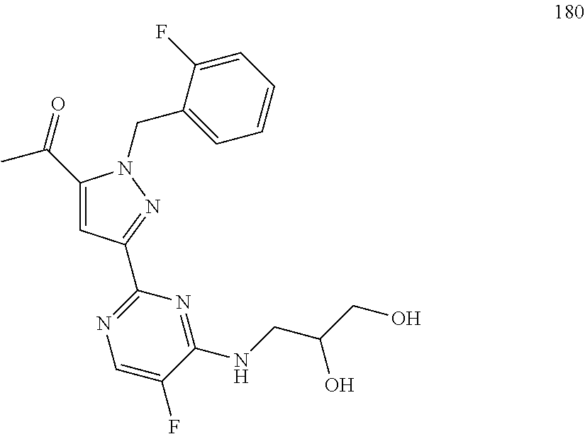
C(C1=CC(C2=NC=C(F)C(NCC(CO)O)=N2)=NN1CC1=CC=CC=C1F)(=O)C
